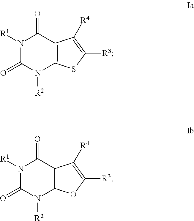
N1([R1])C(=O)N([R2])C2=C(C1=O)C([R4])=C([R3])S2.N1([R1])C(=O)N([R2])C2=C(C1=O)C([R4])=C([R3])O2
